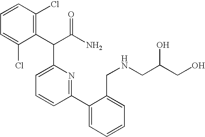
C1=C(Cl)C(C(C(N)=O)C2=CC=CC(C3=CC=CC=C3CNCC(CO)O)=N2)=C(Cl)C=C1
